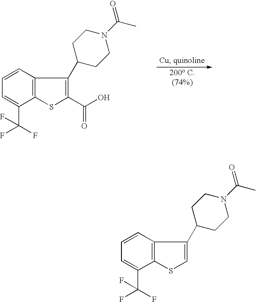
C1=CC2=C(C(C(F)(F)F)=C1)SC=C2C1CCN(C(C)=O)CC1.C1=CC2=C(C(C(F)(F)F)=C1)SC(C(O)=O)=C2C1CCN(C(C)=O)CC1
